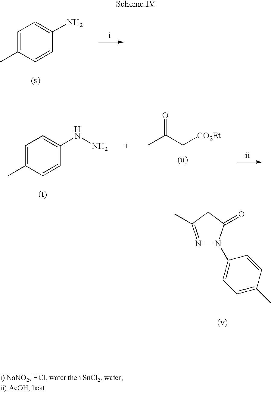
C1=C(C)C=CC(N)=C1.C1=C(C)C=CC(NN)=C1.CC(C[CO2Et])=O.N1=C(C)CC(=O)N1C1=CC=C(C)C=C1
